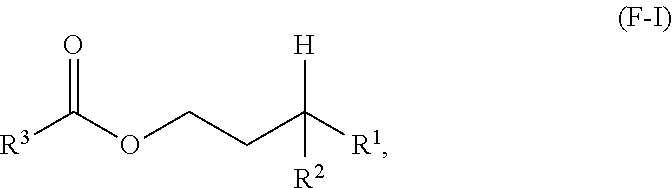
[R3]C(OCCC([R1])([H])[R2])=O
